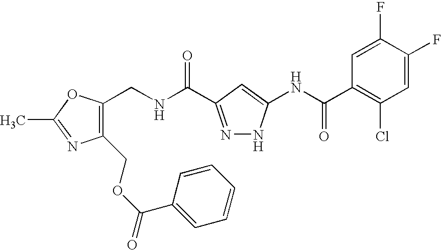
C1(CNC(=O)C2=NNC(NC(C3=C(Cl)C=C(F)C(F)=C3)=O)=C2)=C(COC(=O)C2=CC=CC=C2)N=C(C)O1
